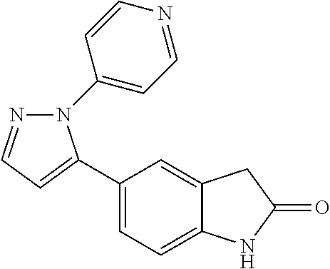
C1(C2=CC=NN2C2=CC=NC=C2)=CC=C2C(=C1)CC(=O)N2
